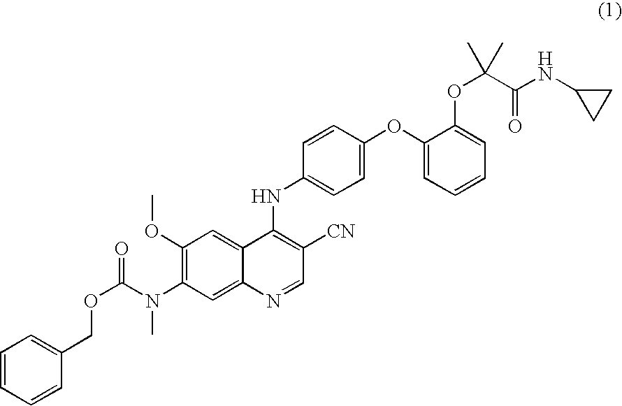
N(C1=CC=C(OC2=CC=CC=C2OC(C(=O)NC2CC2)(C)C)C=C1)C1=C([CN])C=NC2=CC(N(C(OCC3=CC=CC=C3)=O)C)=C(OC)C=C12
